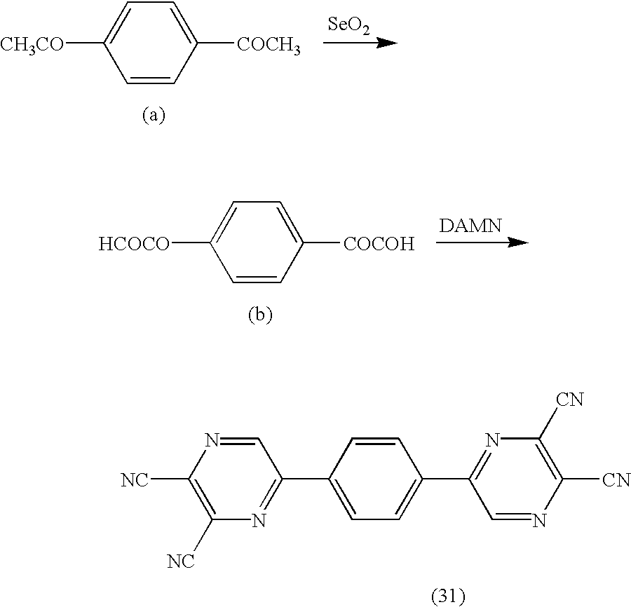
[CH3CO]C1=CC=C([COCH3])C=C1.[SeO2].[HCOCO]C1=CC=C([COCOH])C=C1.[DAMN].C1=NC([NC])=C([NC])N=C1C1=CC=C(C2=NC([CN])=C([CN])N=C2)C=C1
